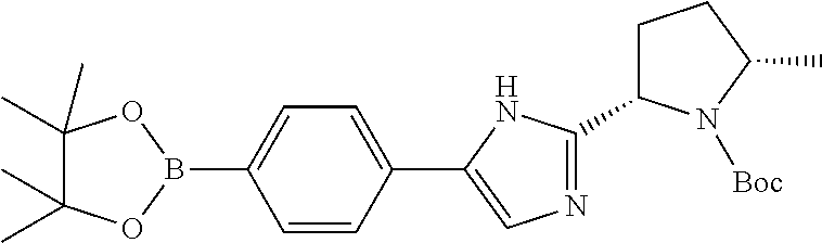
C1(C)(C)C(C)(C)OB(C2=CC=C(C3=CN=C(C4CCC(C)N4[Boc])N3)C=C2)O1
